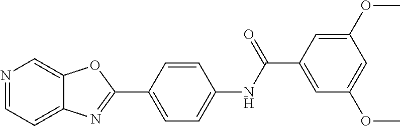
C1=CC(NC(C2=CC(OC)=CC(OC)=C2)=O)=CC=C1C1=NC2=CC=NC=C2O1
